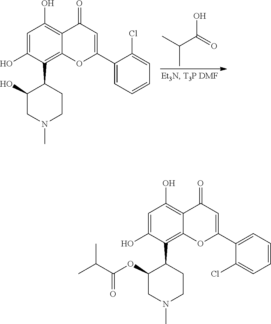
OC(=O)C(C)C.C1=C(O)C(C2C(O)CN(C)CC2)=C2C(=C1O)C(=O)C=C(C1=CC=CC=C1Cl)O2.C1=C(O)C(C2C(OC(C(C)C)=O)CN(C)CC2)=C2C(=C1O)C(=O)C=C(C1=CC=CC=C1Cl)O2
